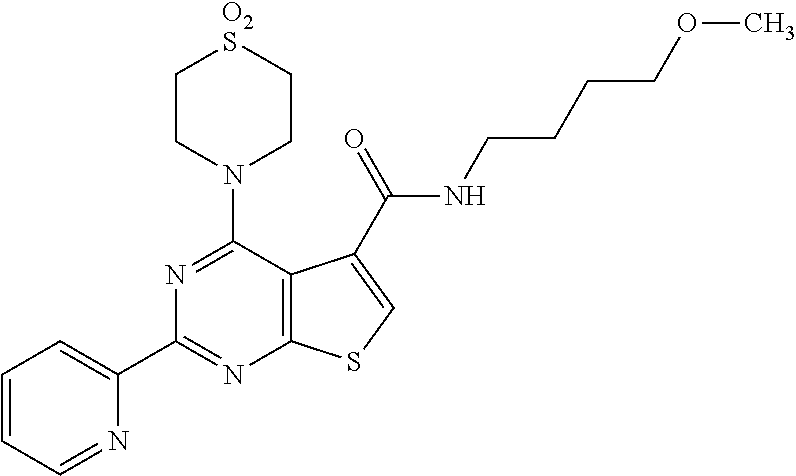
C1=CC=NC(C2=NC3=C(C(N4CC[O2S]CC4)=N2)C(C(=O)NCCCCOC)=CS3)=C1
